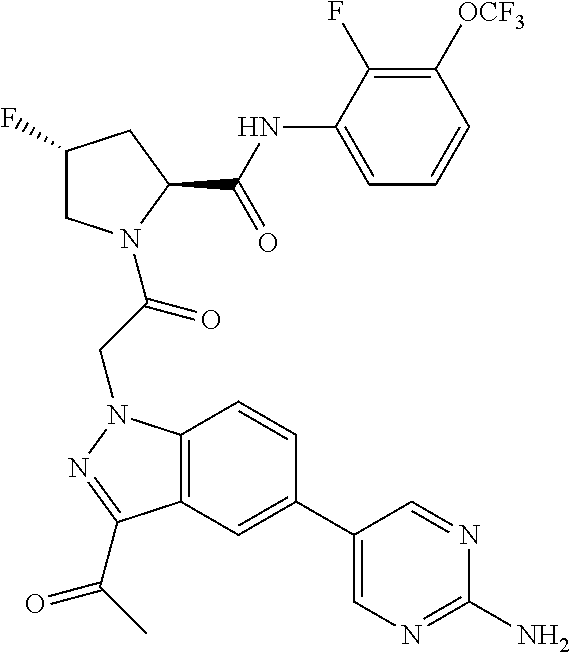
C1(NC(C2CC(F)CN2C(CN2C3=C(C(C(C)=O)=N2)C=C(C2=CN=C(N)N=C2)C=C3)=O)=O)=CC=CC([OCF3])=C1F
